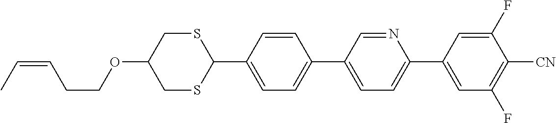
S1CC(OCCC=CC)CSC1C1=CC=C(C2=CC=C(C3=CC(F)=C([CN])C(F)=C3)N=C2)C=C1
